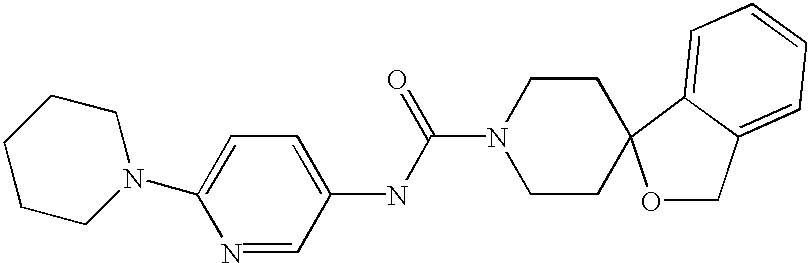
C1=C(NC(N2CCC3(CC2)OCC2=CC=CC=C23)=O)C=NC(N2CCCCC2)=C1
